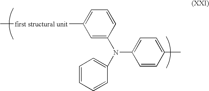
C[first structural unit]C1=CC=CC(N(C2=CC=C(C)C=C2)C2=CC=CC=C2)=C1
